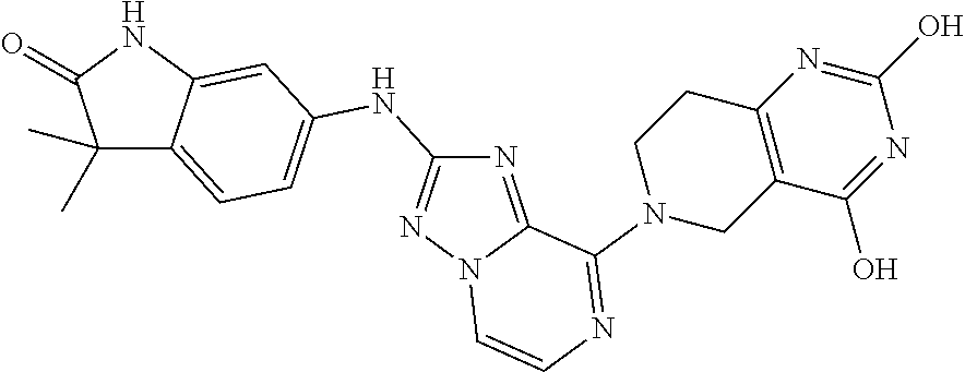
C1(C)(C)C2=CC=C(NC3=NN4C(=N3)C(N3CC5=C(CC3)N=C(O)N=C5O)=NC=C4)C=C2NC1=O
